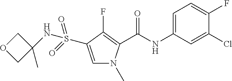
C(NC1=CC=C(F)C(Cl)=C1)(=O)C1=C(F)C(S(NC2(C)COC2)(=O)=O)=CN1C
